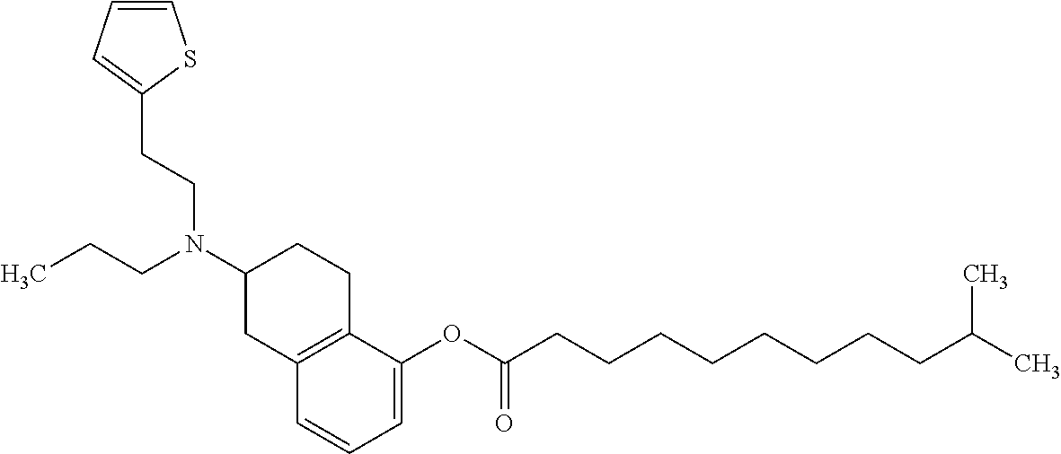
C12=C(CCC(N(CCC)CCC3=CC=CS3)C1)C(OC(CCCCCCCCC(C)C)=O)=CC=C2
